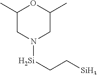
C1(C)CN([Si]CC[Si])CC(C)O1
